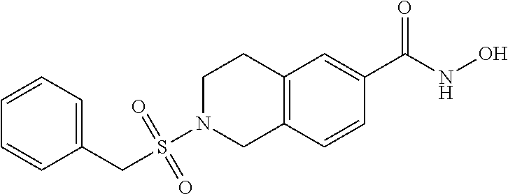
C(S(=O)(=O)N1CC2=C(CC1)C=C(C(NO)=O)C=C2)C1=CC=CC=C1
